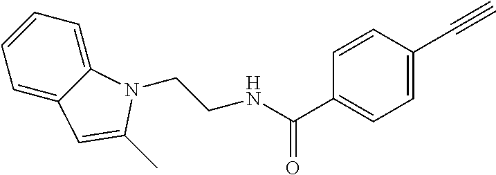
C1=CC=C2C(=C1)C=C(C)N2CCNC(C1=CC=C(C#C)C=C1)=O
